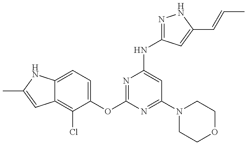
C12=C(Cl)C(OC3=NC(NC4=NNC(C=CC)=C4)=CC(N4CCOCC4)=N3)=CC=C1NC(C)=C2
